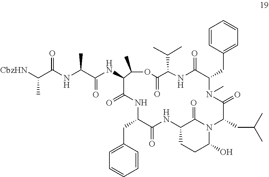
C1=CC(CC2N(C)C(=O)C(CC(C)C)N3C(O)CCC(C3=O)NC(=O)C(CC3=CC=CC=C3)NC(=O)C(NC(=O)C(NC(C([CbzHN])C)=O)C)C(C)OC(=O)C(C(C)C)NC2=O)=CC=C1
